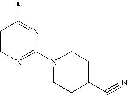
C1=CN=C(N2CCC(C#N)CC2)N=C1->C
